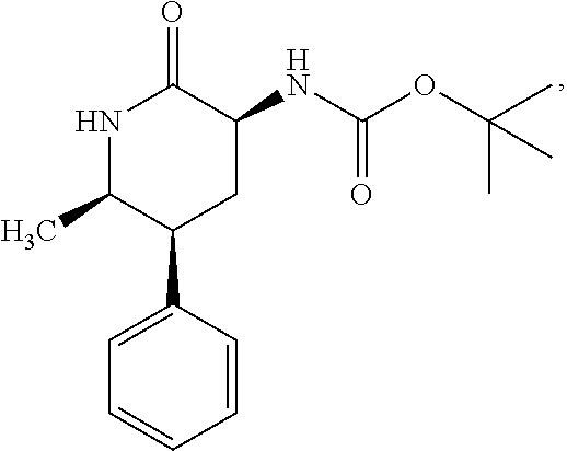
N(C1C(=O)NC(C)C(C2=CC=CC=C2)C1)C(OC(C)(C)C)=O
